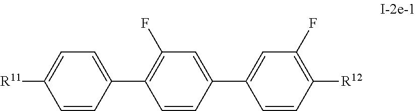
C1(C2=C(F)C=C(C3=CC(F)=C([R12])C=C3)C=C2)=CC=C([R11])C=C1
